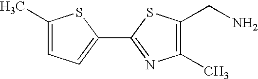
C1(C)=C(CN)SC(C2=CC=C(C)S2)=N1
